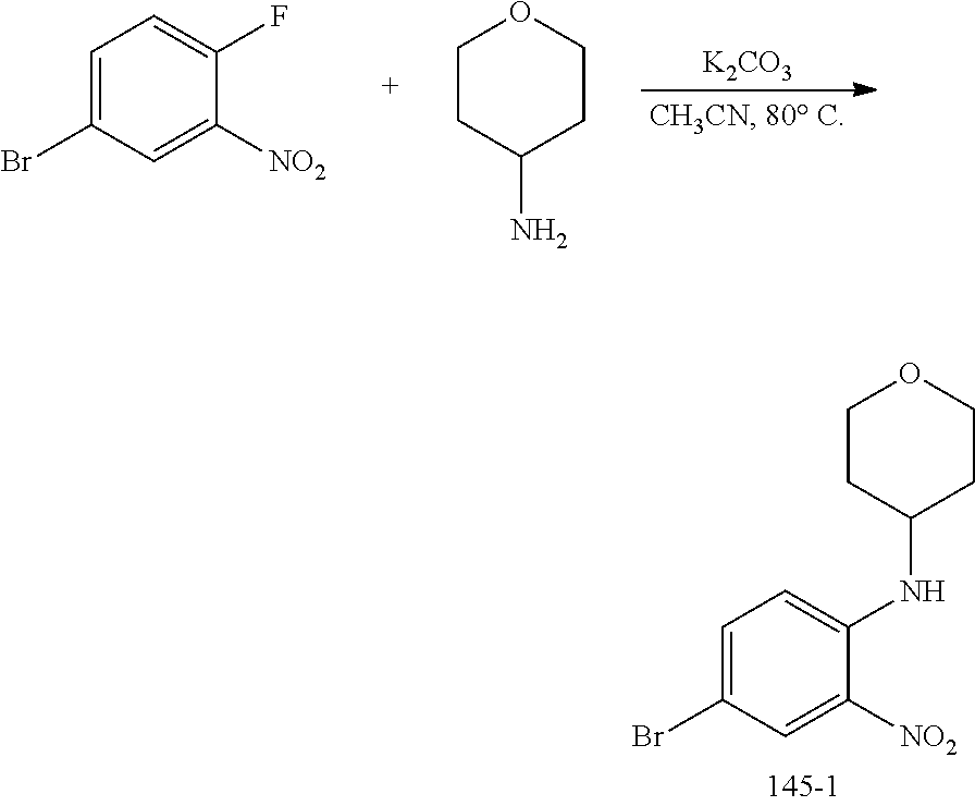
C1CC(NC2=CC=C(Br)C=C2[NO2])CCO1.[K2CO3].C1=C(Br)C=C([NO2])C(F)=C1.C1CC(N)CCO1
